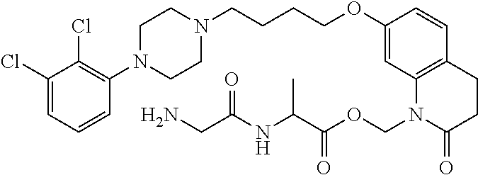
C1(Cl)=CC=CC(N2CCN(CCCCOC3=CC4=C(C=C3)CCC(=O)N4COC(C(NC(CN)=O)C)=O)CC2)=C1Cl
